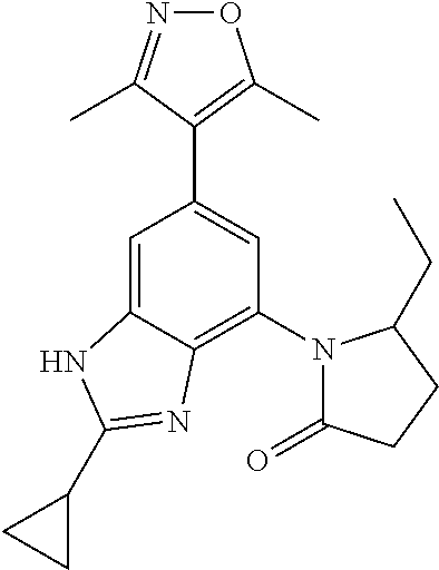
N1=C(C)C(C2=CC(N3C(=O)CCC3CC)=C3C(=C2)NC(C2CC2)=N3)=C(C)O1
